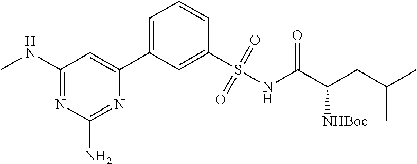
C1(NC)=NC(N)=NC(C2=CC=CC(S(NC(C(CC(C)C)[NHBoc])=O)(=O)=O)=C2)=C1
